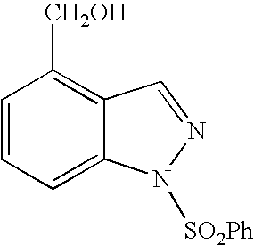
C1=CC=C2C(=C1[CH2OH])C=NN2[SO2Ph]
